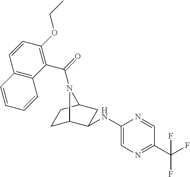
C1C2C(NC3=CN=C(C(F)(F)F)C=N3)CC(C1)N2C(=O)C1=C(OCC)C=CC2=C1C=CC=C2
